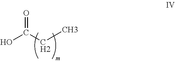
O=C(CC)O
